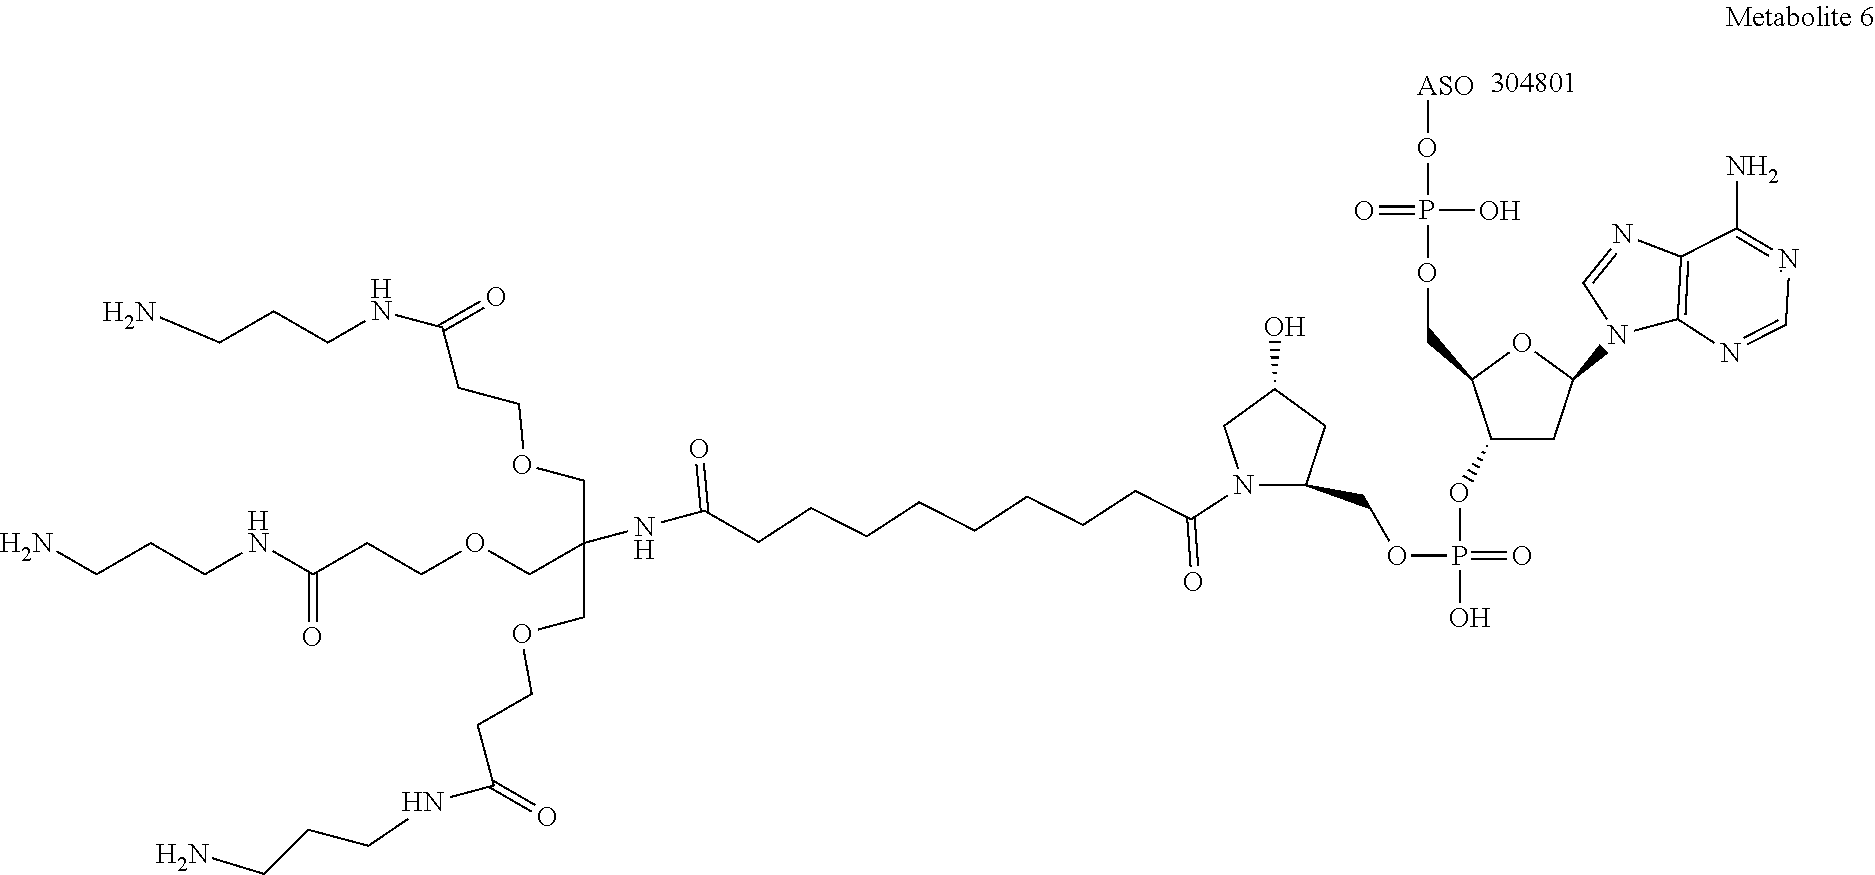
NCCCNC(CCOCC(COCCC(NCCCN)=O)(COCCC(=O)NCCCN)NC(=O)CCCCCCCCC(=O)N1C(COP(=O)(O)OC2CC(N3C4=C(N=C3)C(N)=NC=N4)OC2COP(O)(=O)O[ASO])CC(O)C1)=O
